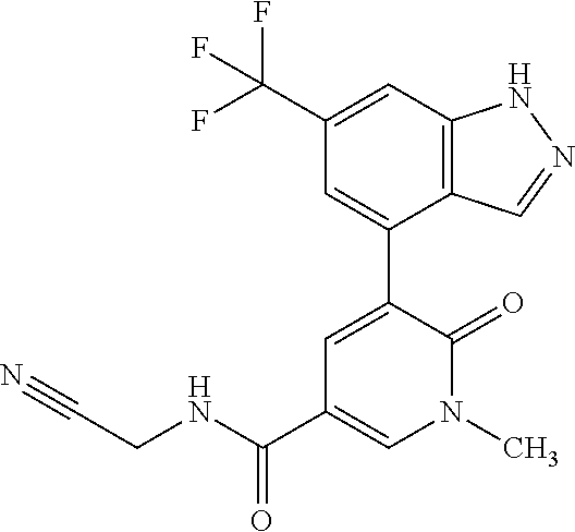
C1=C(C(F)(F)F)C=C(C2=CC(C(NCC#N)=O)=CN(C)C2=O)C2=C1NN=C2
